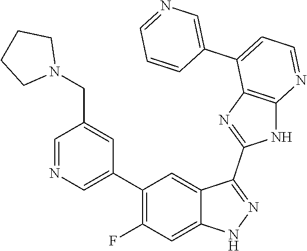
C1=NC=C(C2=C(F)C=C3C(=C2)C(C2=NC4=C(N2)N=CC=C4C2=CN=CC=C2)=NN3)C=C1CN1CCCC1
